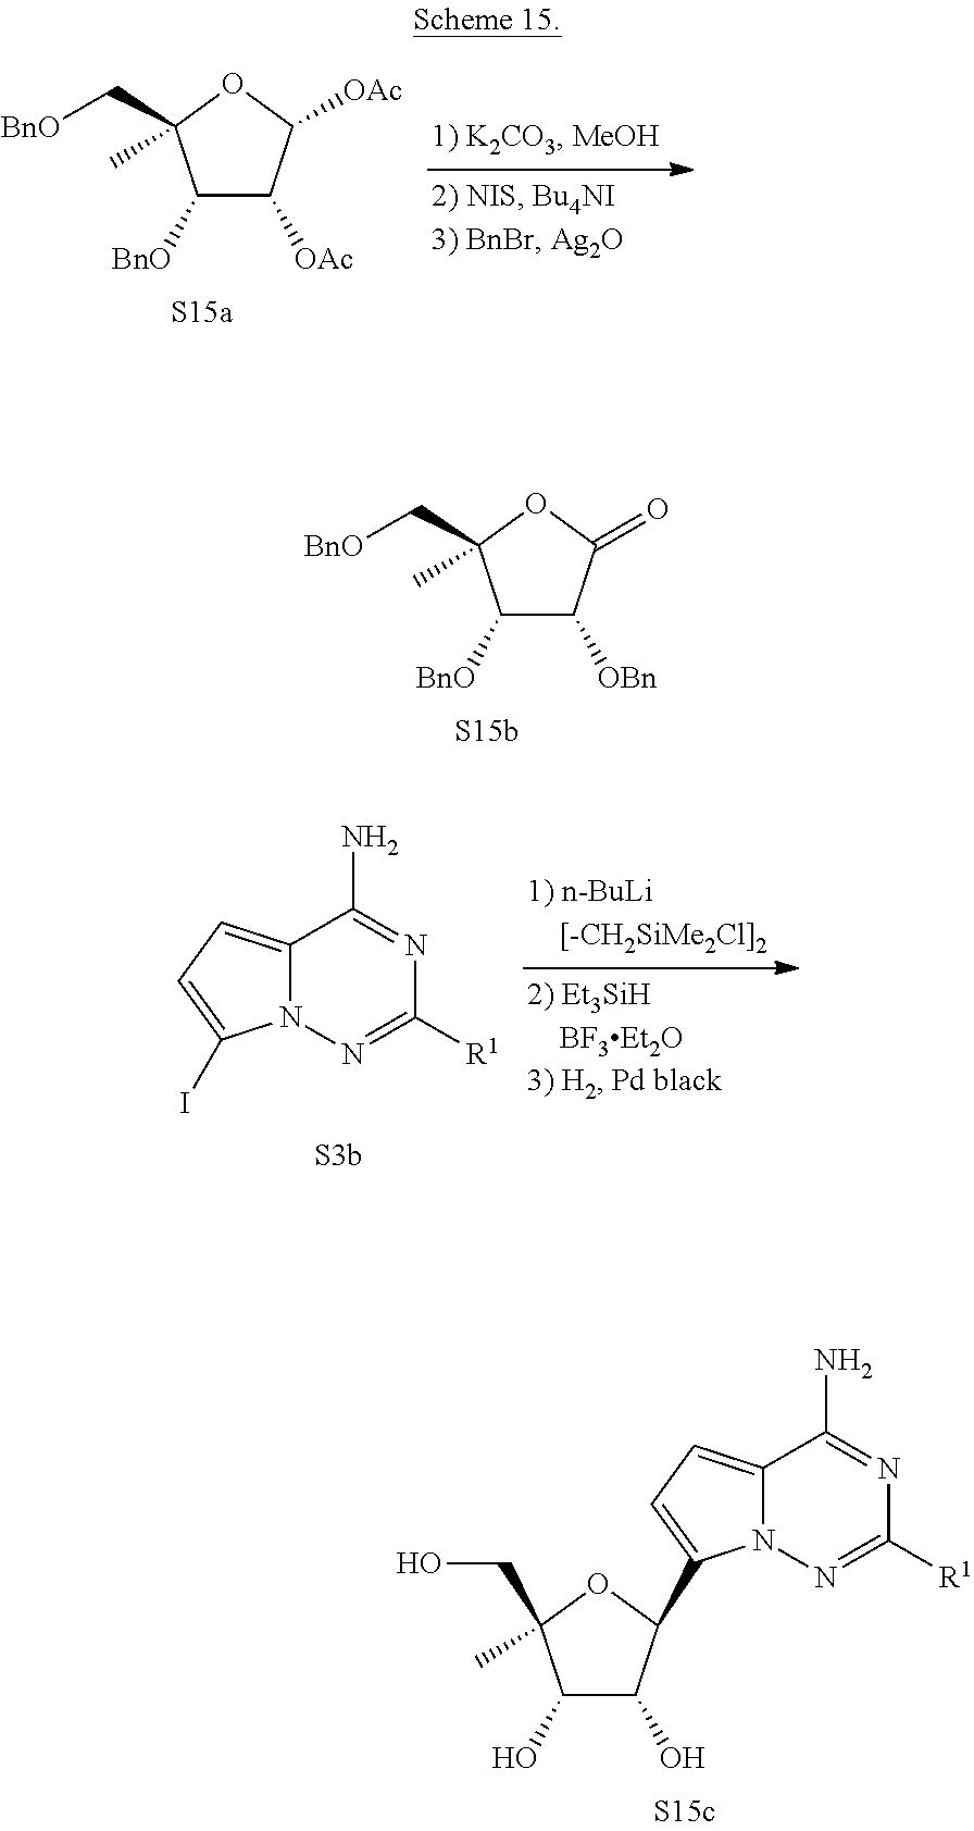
N12C(=CC=C1I)C(N)=NC([R1])=N2.C1([BnO])C([OAc])C([OAc])OC1(C[BnO])C.C1([BnO])C([OBn])C(=O)OC1(C[BnO])C.C1(O)C(O)C(C2=CC=C3N2N=C([R1])N=C3N)OC1(CO)C
